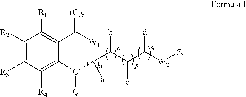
C1([R2])=C([R3])C([R4])=C2C(=C1[R1])C(=[(O)t])[W1]C([a])(C(C(c)C([W2][Z])[d])b)O2[Q]
